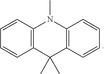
CN1C2=C(C(C)(C)C3=C1C=CC=C3)C=CC=C2
